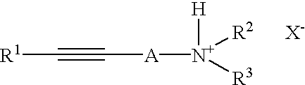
[R1]C#C[A][N+]([H])([R2])[R3].[X-]
